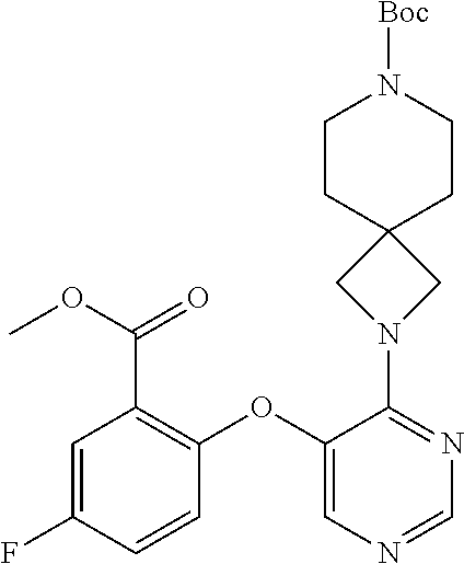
C1(OC2=C(C(=O)OC)C=C(F)C=C2)=CN=CN=C1N1CC2(C1)CCN([Boc])CC2
